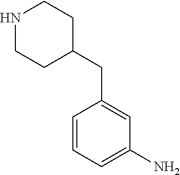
N1CCC(CC2=CC(N)=CC=C2)CC1
